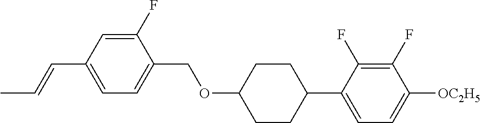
C1(F)=CC(C=CC)=CC=C1COC1CCC(C2=CC=C([OC2H5])C(F)=C2F)CC1
